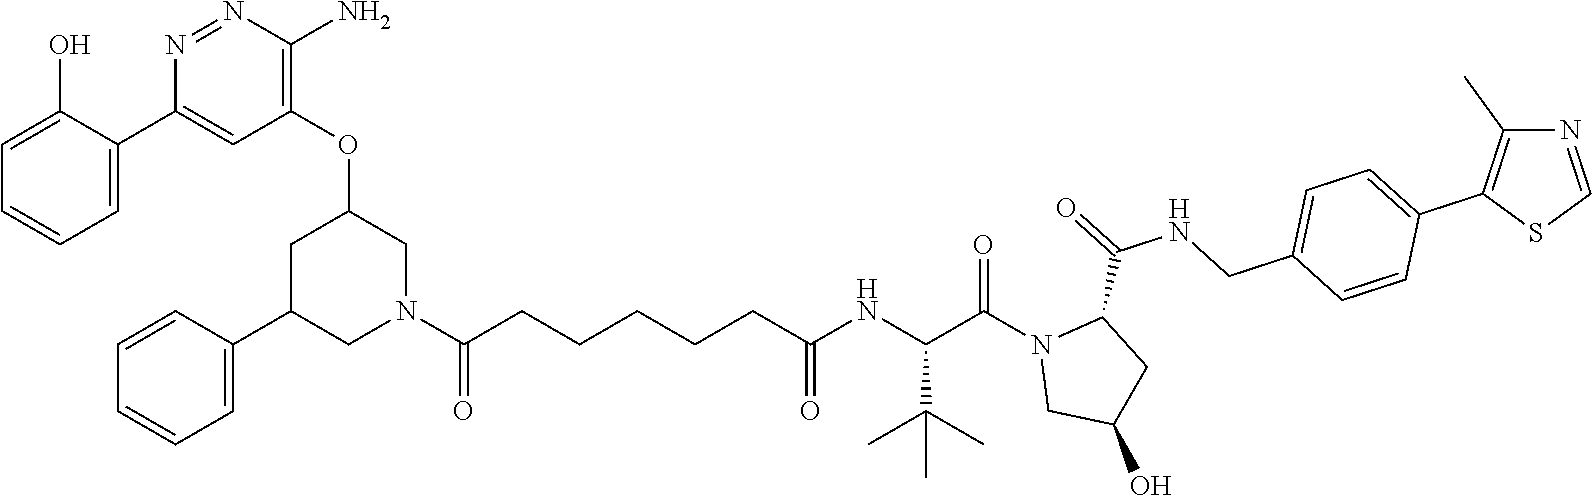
C1=CC(C2CN(C(CCCCCC(NC(C(N3CC(O)CC3C(NCC3=CC=C(C4=C(C)N=CS4)C=C3)=O)=O)C(C)(C)C)=O)=O)CC(OC3=C(N)N=NC(C4=CC=CC=C4O)=C3)C2)=CC=C1
